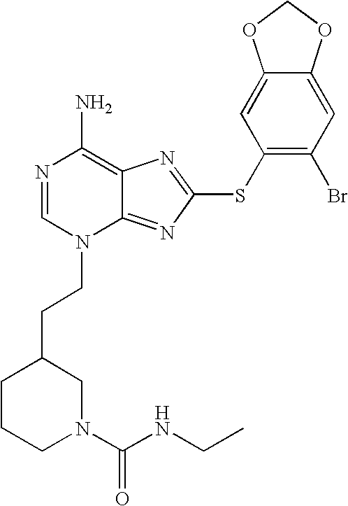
N1=CN(CCC2CCCN(C(NCC)=O)C2)C2=NC(SC3=C(Br)C=C4C(=C3)OCO4)=NC2=C1N
